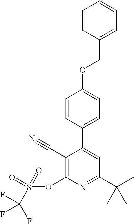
C1=CC(C2=CC(C(C)(C)C)=NC(OS(C(F)(F)F)(=O)=O)=C2C#N)=CC=C1OCC1=CC=CC=C1
